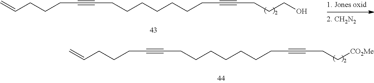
C=CCCCC#CCCCCCCCC#CCCCO.C=CCCCC#CCCCCCCCC#CCC[CO2Me]
